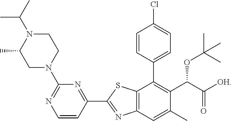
C12=C(C=C(C)C(C(C([OH])=O)OC(C)(C)C)=C1C1=CC=C(Cl)C=C1)N=C(C1=NC(N3CCN(C(C)C)C(C)C3)=NC=C1)S2
